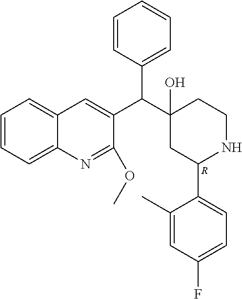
C1=CC=C2C(=C1)C=C(C(C1(O)CC(C3=CC=C(F)C=C3C)NCC1)C1=CC=CC=C1)C(OC)=N2.[R]
